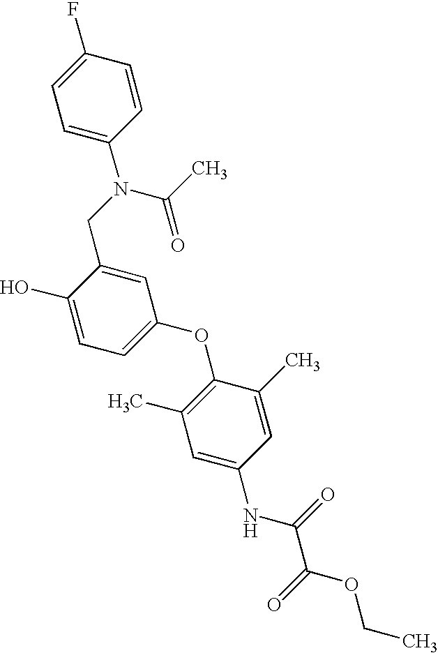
C1=C(N(CC2=CC(OC3=C(C)C=C(NC(C(OCC)=O)=O)C=C3C)=CC=C2O)C(C)=O)C=CC(F)=C1
